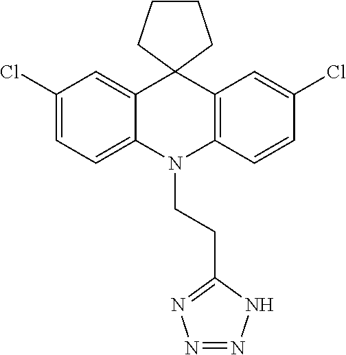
C1(Cl)=CC=C2C(=C1)C1(C3=C(N2CCC2=NN=NN2)C=CC(Cl)=C3)CCCC1
